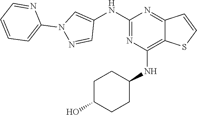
C1(NC2=CN(C3=CC=CC=N3)N=C2)=NC(NC2CCC(O)CC2)=C2C(=N1)C=CS2
